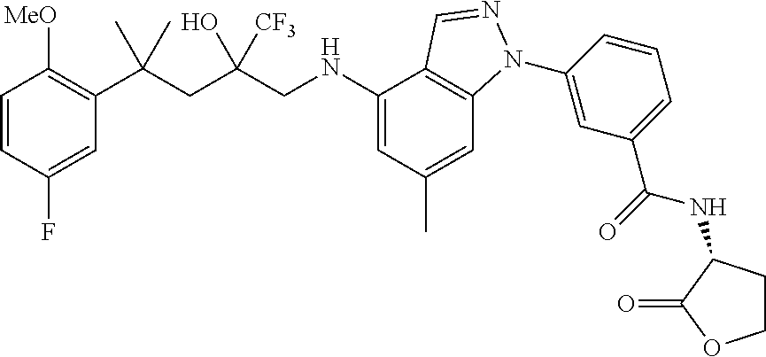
C1=CC(F)=CC(C(CC(CNC2=CC(C)=CC3=C2C=NN3C2=CC(C(=O)NC3CCOC3=O)=CC=C2)(O)[CF3])(C)C)=C1[MeO]
